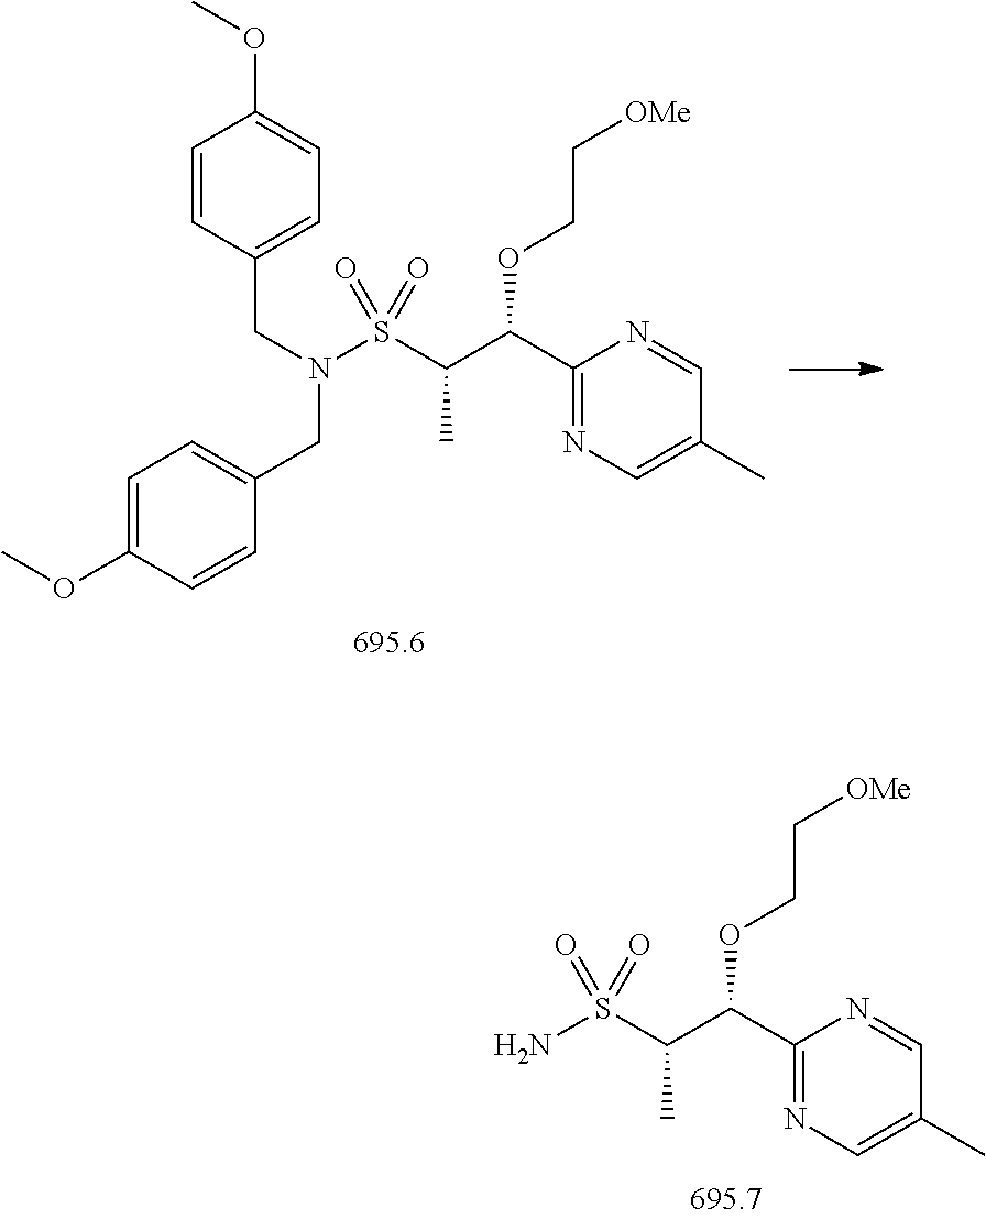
C1=CC(CN(S(C(C(C2=NC=C(C)C=N2)OCC[OMe])C)(=O)=O)CC2=CC=C(OC)C=C2)=CC=C1OC.NS(C(C(C1=NC=C(C)C=N1)OCC[OMe])C)(=O)=O
